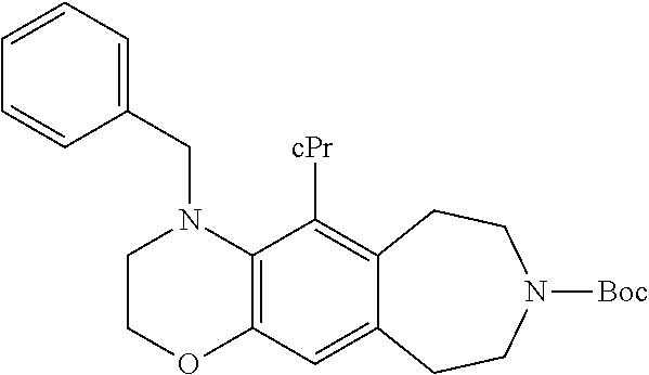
C12=C(N(CC3=CC=CC=C3)CCO1)C([cPr])=C1C(=C2)CCN([Boc])CC1
